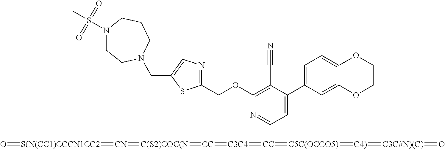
C(C1=CN=C(COC2=C(C#N)C(C3=CC=C4C(=C3)OCCO4)=CC=N2)S1)N1CCN(S(C)(=O)=O)CCC1.O=[S(N(CC1)CCCN1CC2]=[CN]=[C(S2)COC(N]=[CC]=[C3C4]=[CC]=[C5C(OCCO5)]=[C4)]=[C3C#N)(C)]=O
